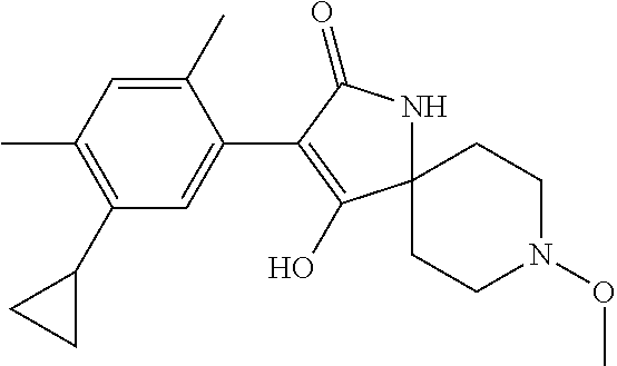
C12(NC(=O)C(C3=CC(C4CC4)=C(C)C=C3C)=C1O)CCN(OC)CC2
